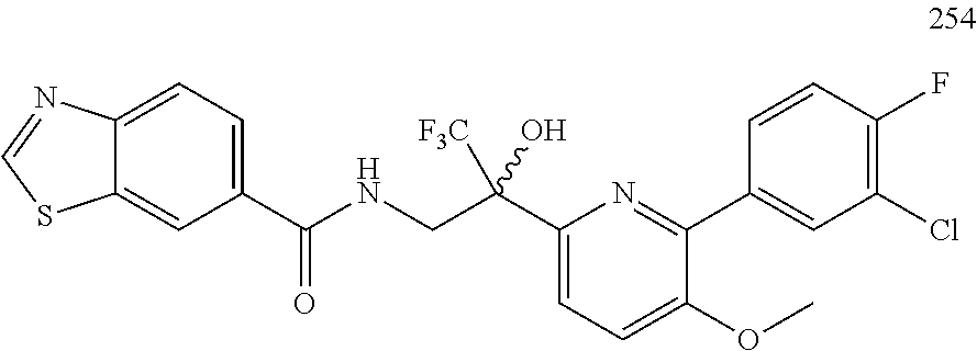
C1(C(O)(CNC(=O)C2=CC=C3C(=C2)SC=N3)[F3C])=CC=C(OC)C(C2=CC(Cl)=C(F)C=C2)=N1
